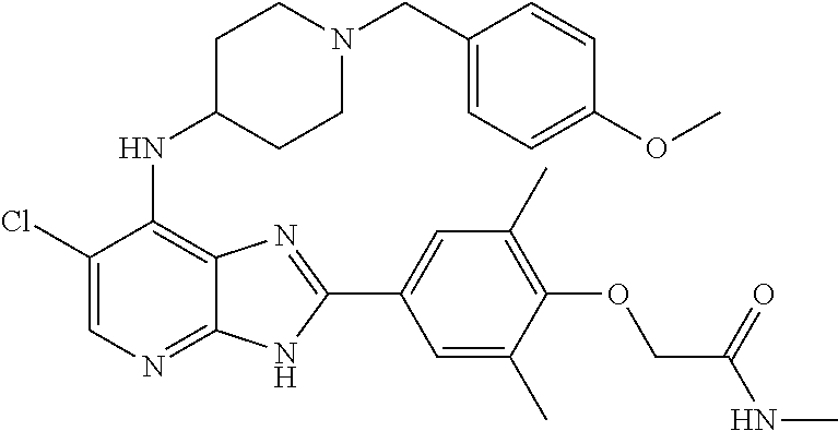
C1(Cl)=CN=C2C(=C1NC1CCN(CC3=CC=C(OC)C=C3)CC1)N=C(C1=CC(C)=C(OCC(NC)=O)C(C)=C1)N2
